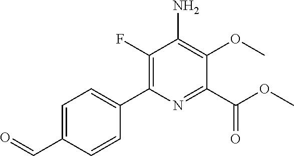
C1(F)=C(C2=CC=C(C=O)C=C2)N=C(C(OC)=O)C(OC)=C1N
